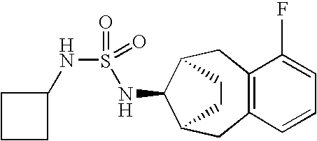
C12=C(C=CC=C1F)CC1C(NS(NC3CCC3)(=O)=O)C(C2)CC1
